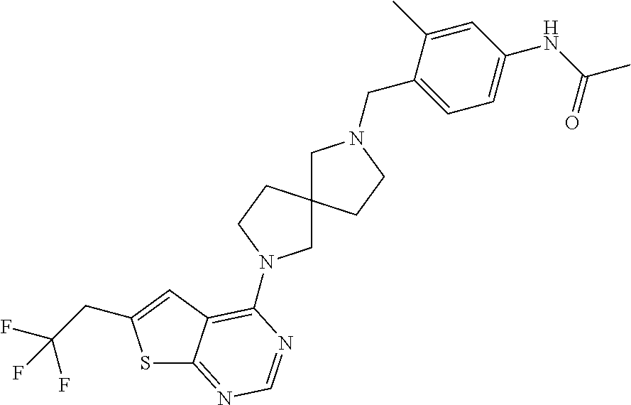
S1C2=NC=NC(N3CC4(CC3)CN(CC3=CC=C(NC(C)=O)C=C3C)CC4)=C2C=C1CC(F)(F)F
